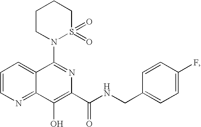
C1=CN=C2C(=C1)C(N1S(=O)(=O)CCCC1)=NC(C(=O)NCC1=CC=C(F)C=C1)=C2O
